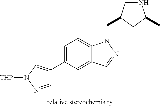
C1=C(C2=CN([THP])N=C2)C=C2C(=C1)N(CC1CNC(C)C1)N=C2
